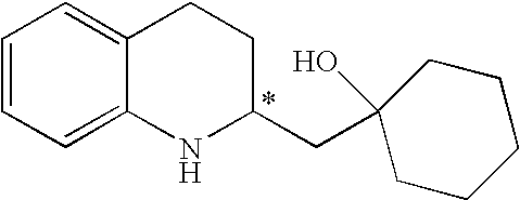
C1=CC=C2C(=C1)CCC(CC1(O)CCCCC1)N2
